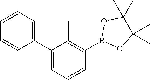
C1=CC=C(C2=CC=CC(B3OC(C)(C)C(C)(C)O3)=C2C)C=C1
